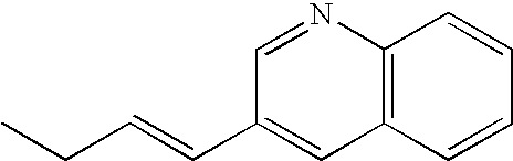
C12=C(C=CC=C1)C=C(C=CCC)C=N2
